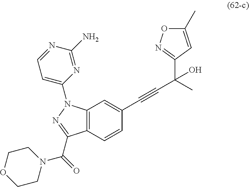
C12=C(C=CC(C#CC(O)(C3=NOC(C)=C3)C)=C1)C(C(=O)N1CCOCC1)=NN2C1=CC=NC(N)=N1
